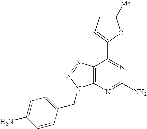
C1([Me])=CC=C(C2=NC(N)=NC3=C2N=NN3CC2=CC=C(N)C=C2)O1
